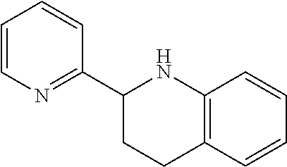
C12=C(C=CC=C1)CCC(C1=NC=CC=C1)N2
